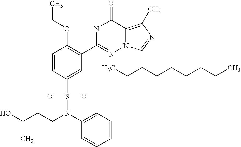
C1=CC(S(N(CCC(O)C)C2=CC=CC=C2)(=O)=O)=CC(C2=NN3C(=C(C)N=C3C(CCCCCC)CC)C(=O)N2)=C1OCC
